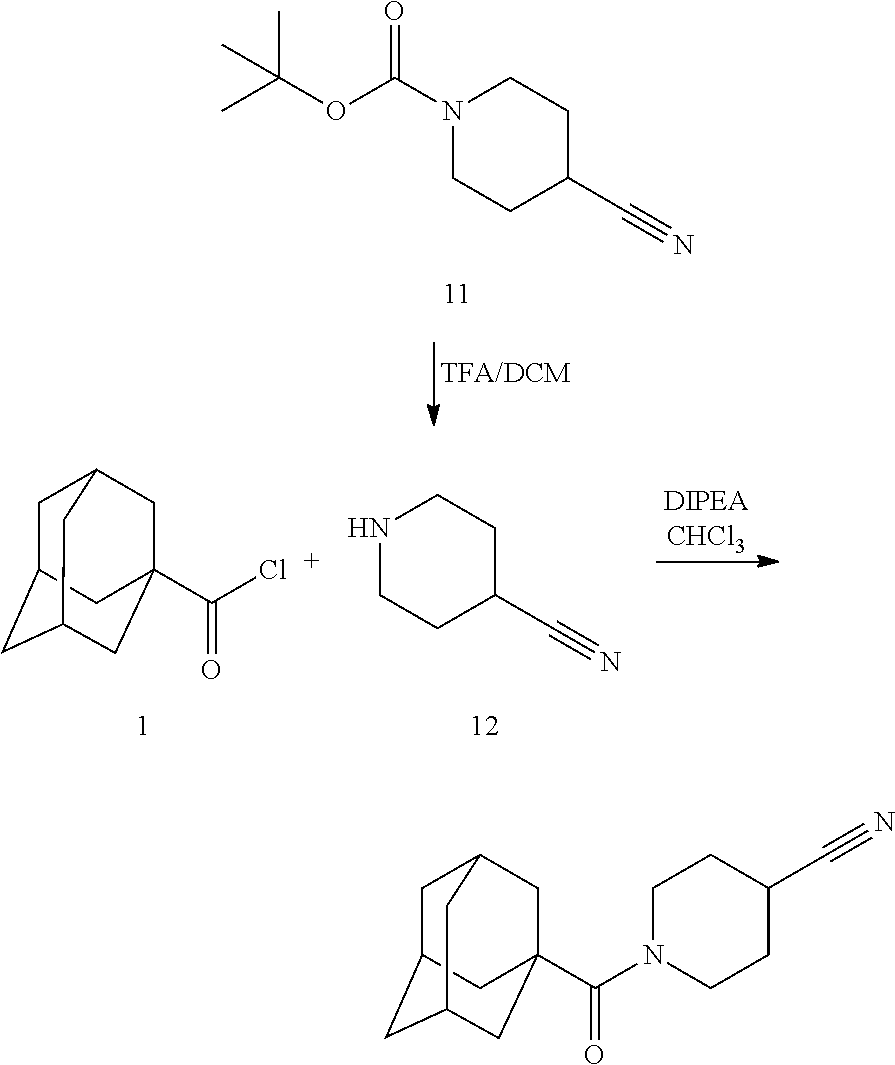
C1C2CC3CC(C(Cl)=O)(CC1C3)C2.N1CCC(C#N)CC1.N1(C(OC(C)(C)C)=O)CCC(C#N)CC1.C1C2CC3CC(C(N4CCC(C#N)CC4)=O)(CC1C3)C2
